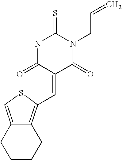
O=C1C(=CC2=C3C(=CS2)CCCC3)C(=O)N(CC=C)C(=S)N1
